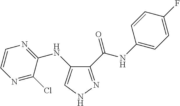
C1=C(NC2=NC=CN=C2Cl)C(C(NC2=CC=C(F)C=C2)=O)=NN1
